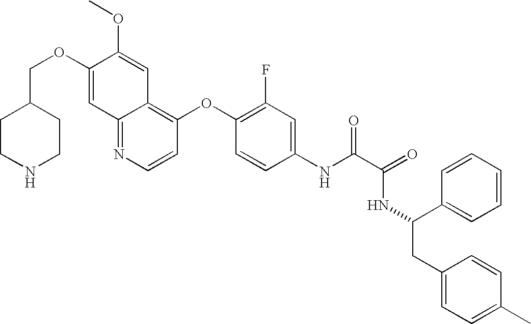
C(OC1=CC2=NC=CC(OC3=C(F)C=C(NC(C(=O)NC(CC4=CC=C(C)C=C4)C4=CC=CC=C4)=O)C=C3)=C2C=C1OC)C1CCNCC1
